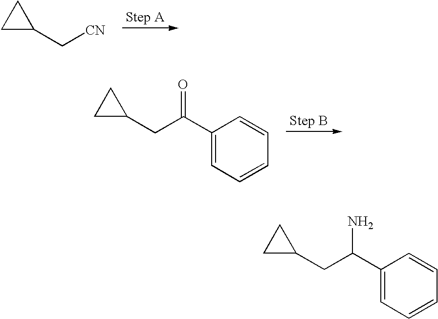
C1(C[CN])CC1.C1(CC(C2=CC=CC=C2)=O)CC1.C1(CC(C2=CC=CC=C2)N)CC1
